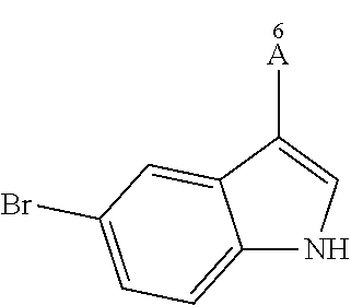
C12=CC(Br)=CC=C1NC=C2[A]
